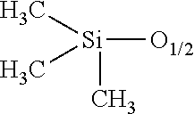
[O1/2][Si](C)(C)C
